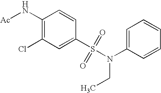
C1(N[Ac])=C(Cl)C=C(S(N(C2=CC=CC=C2)CC)(=O)=O)C=C1
